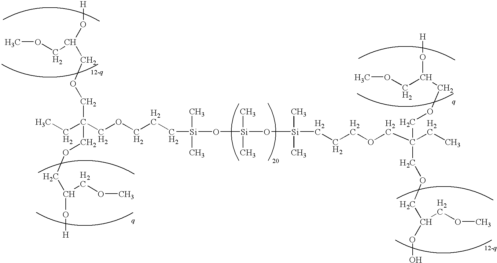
COCC(COCC(CC)(COCC(COC)O[H])COCCC[Si](O[Si](O[Si](CCCOCC(CC)(COCC(O[H])COC)COCC(OO)COC)(C)C)(C)C)(C)C)O[H]
